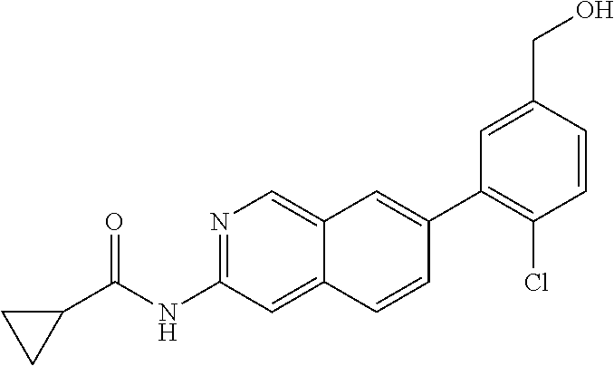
N1=C(NC(C2CC2)=O)C=C2C(=C1)C=C(C1=C(Cl)C=CC(CO)=C1)C=C2
